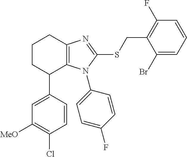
C1=CC(C2C3=C(CCC2)N=C(SCC2=C(F)C=CC=C2Br)N3C2=CC=C(F)C=C2)=CC([MeO])=C1Cl
